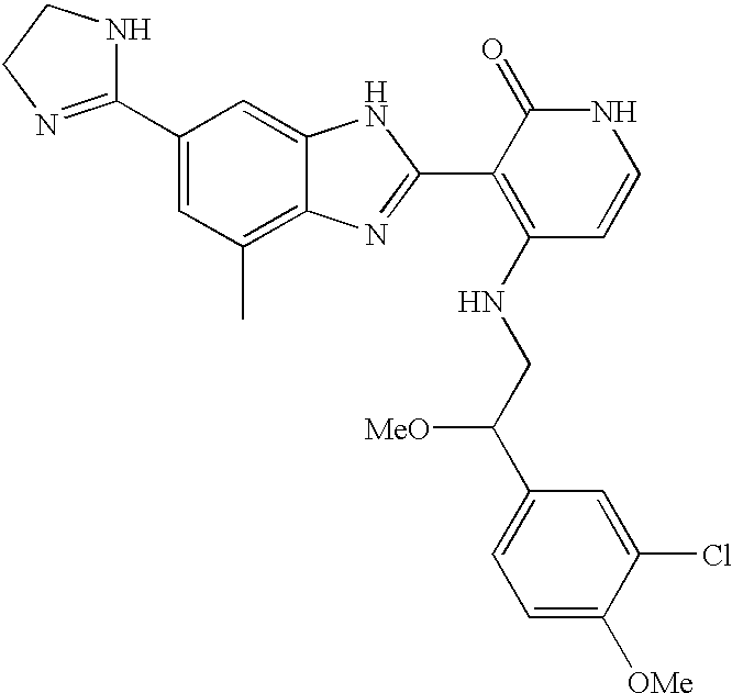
C1(C2=NCCN2)=CC(C)=C2C(=C1)NC(C1=C(NCC(C3=CC=C([OMe])C(Cl)=C3)[MeO])C=CNC1=O)=N2
